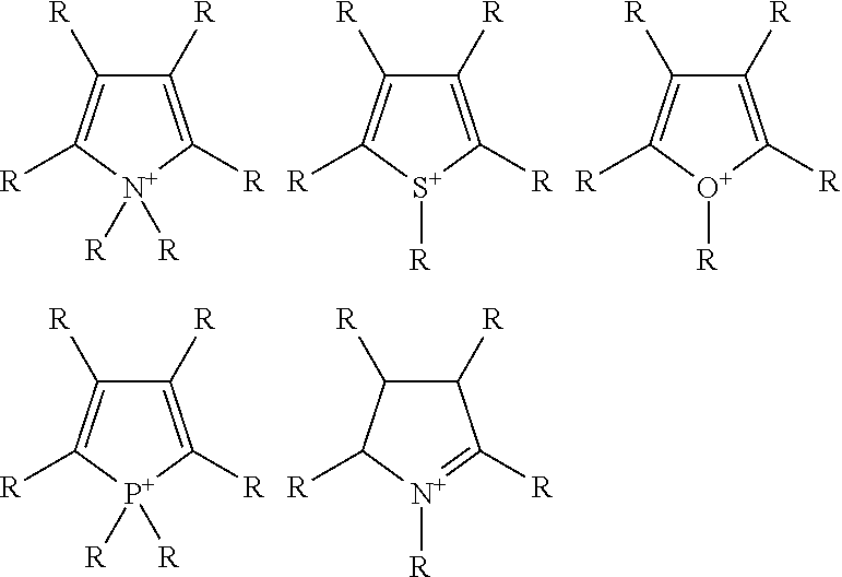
C1([R])=C([R])[N+]([R])([R])C([R])=C1[R].C1([R])=C([R])[S+]([R])C([R])=C1[R].C1([R])=C([R])[O+]([R])C([R])=C1[R].C1([R])=C([R])[P+]([R])([R])C([R])=C1[R].C1([R])C([R])C([R])[N+]([R])=C1[R]
